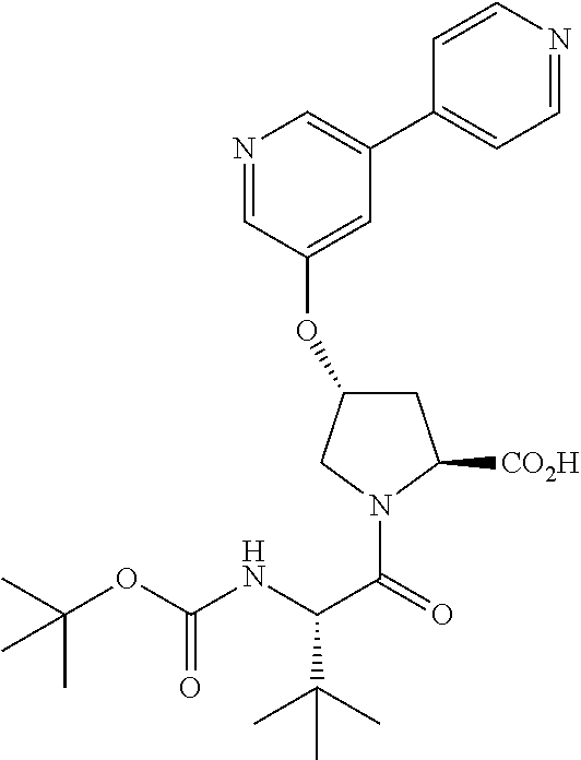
C1C(OC2=CC(C3=CC=NC=C3)=CN=C2)CN(C(=O)C(NC(OC(C)(C)C)=O)C(C)(C)C)C1[CO2H]
